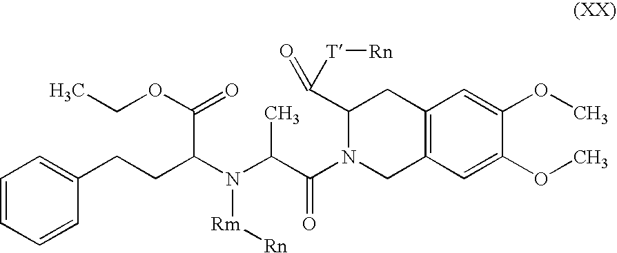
C1=CC=CC(CCC(N(C(C(N2CC3=C(CC2C([T][Rn])=O)C=C(OC)C(OC)=C3)=O)C)[Rm][Rn])C(=O)OCC)=C1
